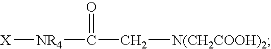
[X][NR4]C(C[N(CH2COOH)2])=O
